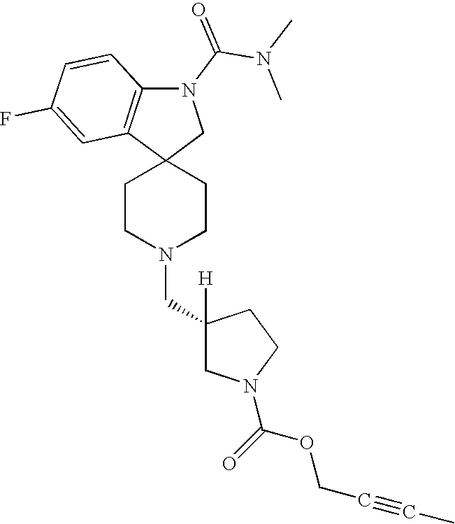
C1CN(CC2([H])CN(C(=O)OCC#CC)CC2)CCC12CN(C(N(C)C)=O)C1=C2C=C(F)C=C1
